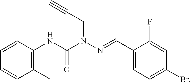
C1(C)=C(NC(N(N=CC2=CC=C(Br)C=C2F)CC#C)=O)C(C)=CC=C1
